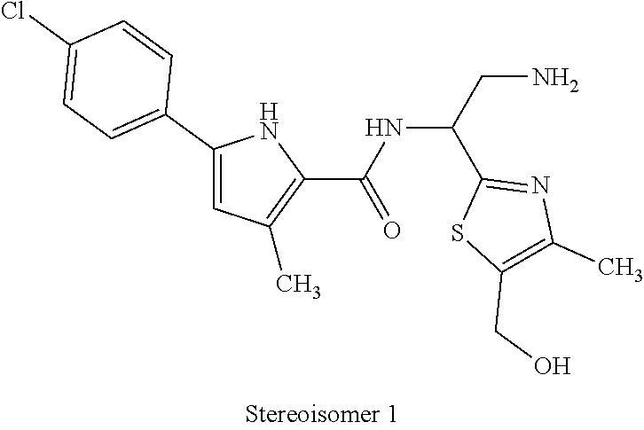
C(C(C1=NC(C)=C(CO)S1)NC(C1=C(C)C=C(C2=CC=C(Cl)C=C2)N1)=O)N
